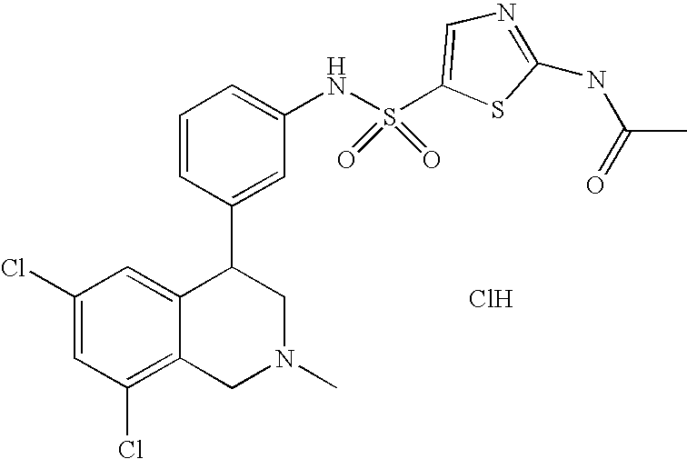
C1(Cl)=C2C(=CC(Cl)=C1)C(C1=CC(NS(=O)(=O)C3=CN=C(NC(C)=O)S3)=CC=C1)CN(C)C2.Cl
